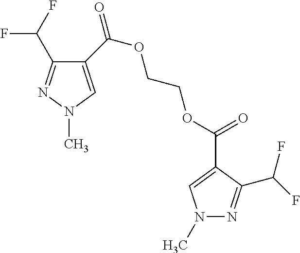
C1(C(OCCOC(C2=CN(C)N=C2C(F)F)=O)=O)=CN(C)N=C1C(F)F
